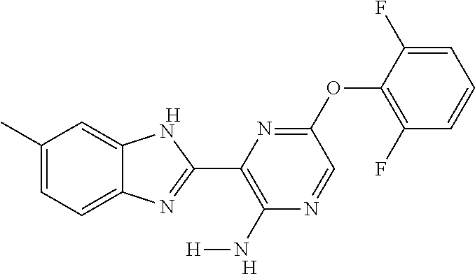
[H].C1(C)=CC=C2C(=C1)NC(C1=C(N[H])N=CC(OC3=C(F)C=CC=C3F)=N1)=N2.[H]
